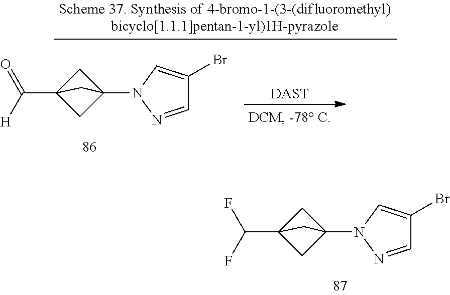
C1=NN(C23CC(C(F)F)(C2)C3)C=C1Br.C1=NN(C23CC(C(=O)[H])(C2)C3)C=C1Br.[DAST]
